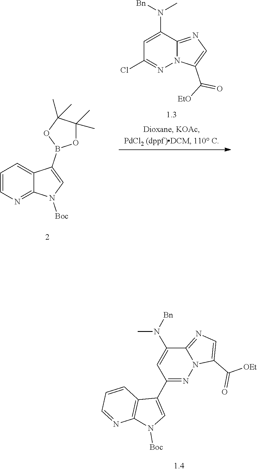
N12C(=NC=C1C(=O)[OEt])C(N(C)[Bn])=CC(C1=CN([Boc])C3=C1C=CC=N3)=N2.O1C(C)(C)C(C)(C)OB1C1=CN([Boc])C2=NC=CC=C21.C1=C(N(C)[Bn])C2=NC=C(C(=O)[EtO])N2N=C1Cl
